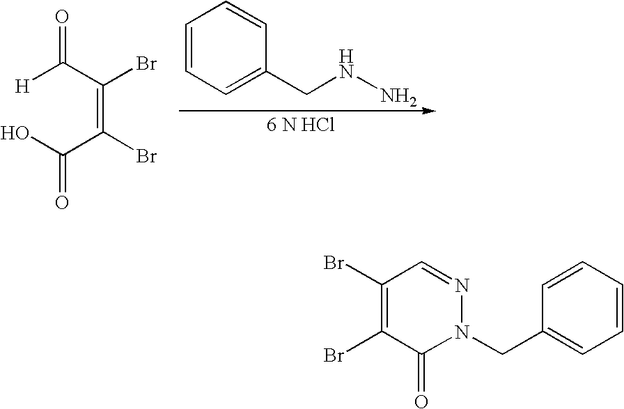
[H]C(C(Br)=C(C(O)=O)Br)=O.C1=CC=C(CNN)C=C1.C1=CC=CC(CN2N=CC(Br)=C(Br)C2=O)=C1
